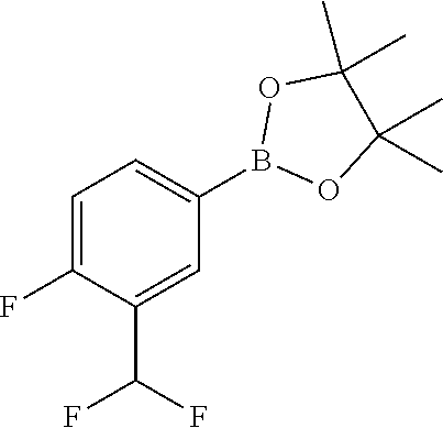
B1(C2=CC=C(F)C(C(F)F)=C2)OC(C)(C)C(C)(C)O1
